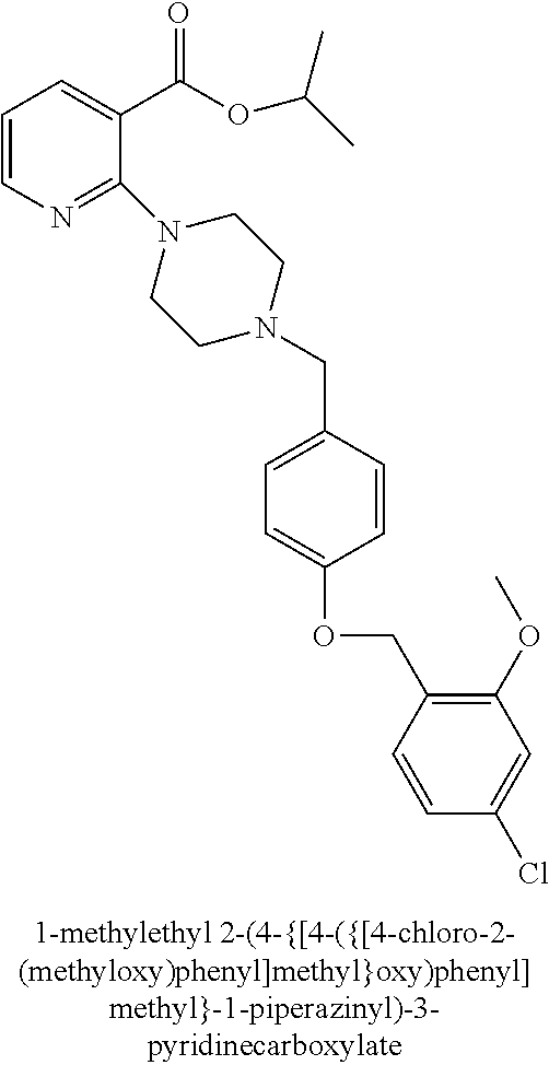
C1=CN=C(N2CCN(CC3=CC=C(OCC4=C(OC)C=C(Cl)C=C4)C=C3)CC2)C(C(OC(C)C)=O)=C1
